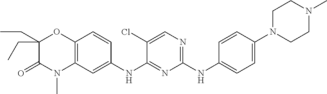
C1(NC2=CC=C(N3CCN(C)CC3)C=C2)=NC=C(Cl)C(NC2=CC3=C(C=C2)OC(CC)(CC)C(=O)N3C)=N1
